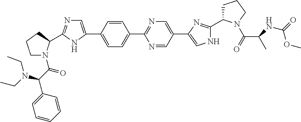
C1=C(C2=CN=C(C3N(C(C(N(CC)CC)C4=CC=CC=C4)=O)CCC3)N2)C=CC(C2=NC=C(C3=CNC(C4CCCN4C(=O)C(C)NC(=O)OC)=N3)C=N2)=C1
